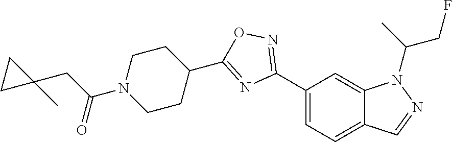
C1(C2=NOC(C3CCN(C(CC4(C)CC4)=O)CC3)=N2)=CC=C2C(=C1)N(C(C)CF)N=C2
